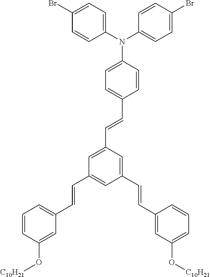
C1=CC(O[C10H21])=CC(C=CC2=CC(C=CC3=CC(O[C10H21])=CC=C3)=CC(C=CC3=CC=C(N(C4=CC=C(Br)C=C4)C4=CC=C(Br)C=C4)C=C3)=C2)=C1
